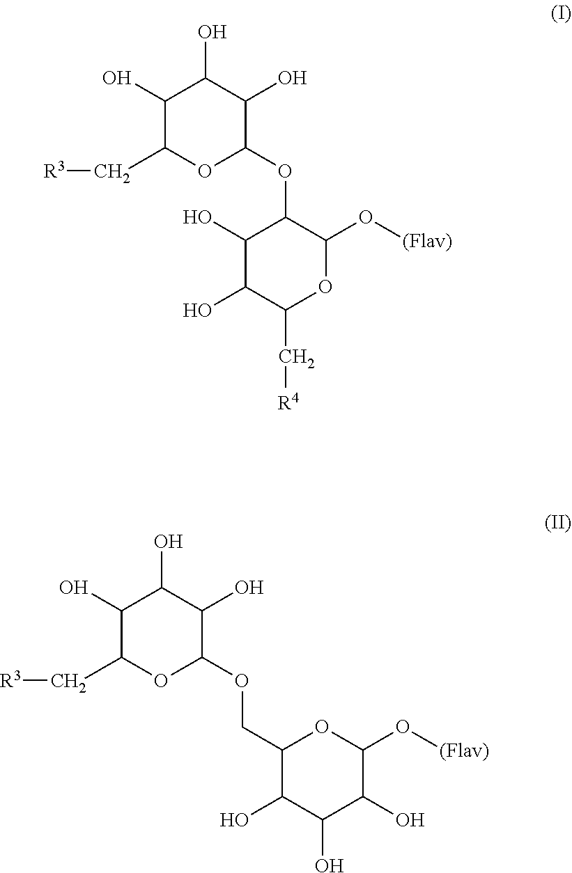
C1(O)C(C[R3])OC(OC2C(O)C(O)C(C[R4])OC2O[(Flav)])C(O)C1O.C1(O)C(C[R3])OC(OCC2C(O)C(O)C(O)C(O[(Flav)])O2)C(O)C1O
